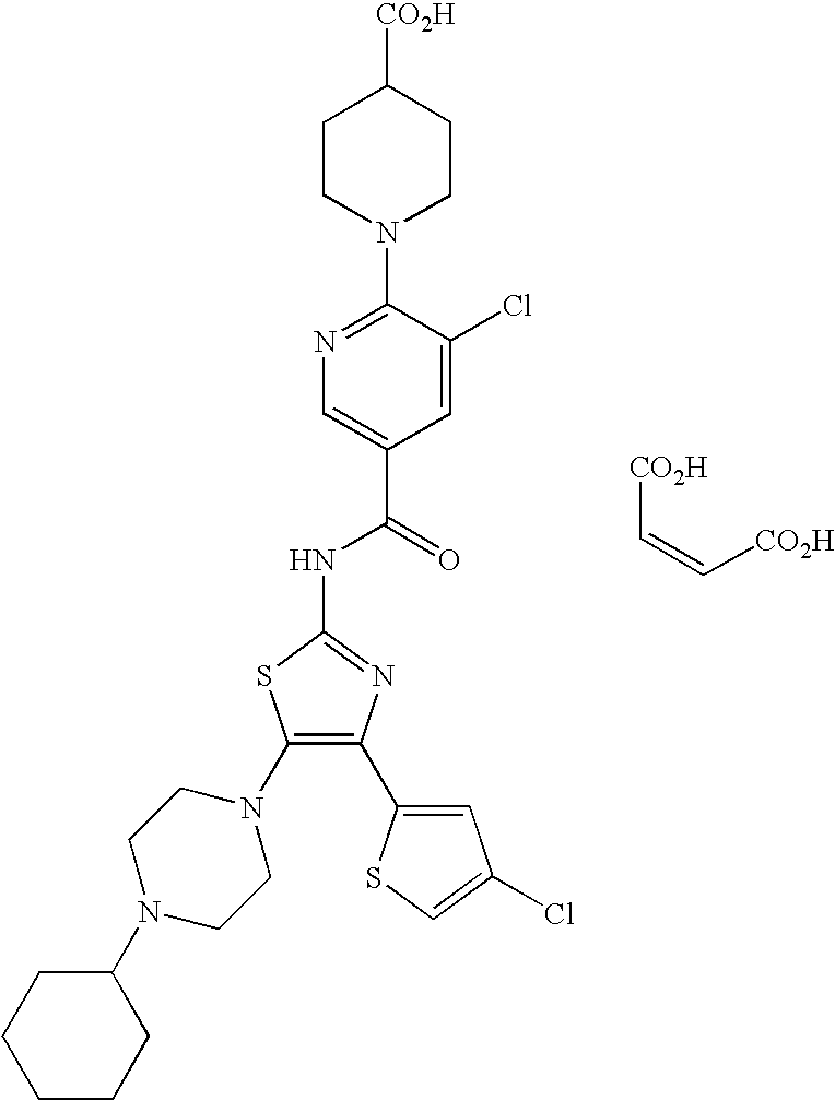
C(=C[CO2H])[CO2H].C1(N2CCN(C3=C(C4=CC(Cl)=CS4)N=C(NC(C4=CN=C(N5CCC([CO2H])CC5)C(Cl)=C4)=O)S3)CC2)CCCCC1
